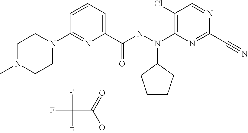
C1(N2CCN(C)CC2)=NC(C(NN(C2=C(Cl)C=NC(C#N)=N2)C2CCCC2)=O)=CC=C1.FC(F)(F)C(=O)O
